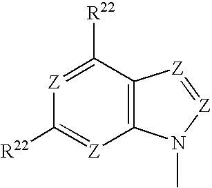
[Z]1=C([R22])C2=C([Z]=C1[R22])N(C)[Z]=[Z]2
